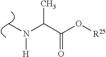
C(C(O[R25])=O)(N([H])C)C
